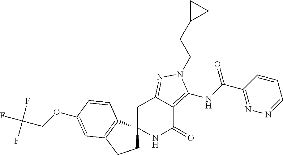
C1C2(C3=C(C1)C=C(OCC(F)(F)F)C=C3)NC(=O)C1=C(NC(C3=NN=CC=C3)=O)N(CCC3CC3)N=C1C2
